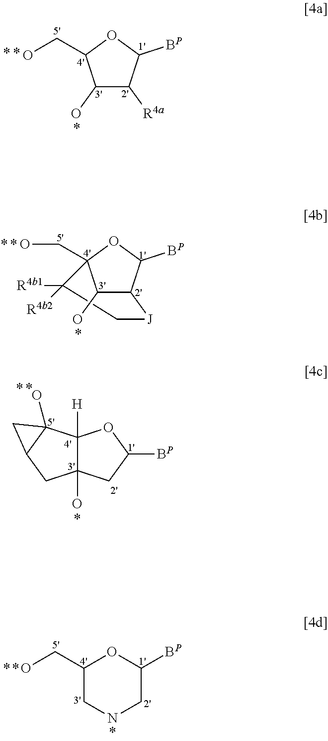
O1C(CO)C(O)C([R4a])C1[BP].O1C2(CO)C(O)C(C1[BP])[J]CC2([R4b1])[R4b2].C12([H])C(O)(CC([BP])O1)CC1C2(O)C1.C1(CO)CNCC([BP])O1
